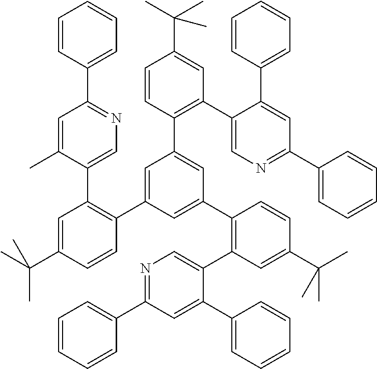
C1=CC(C2=NC=C(C3=C(C4=CC(C5=C(C6=CN=C(C7=CC=CC=C7)C=C6C6=CC=CC=C6)C=C(C(C)(C)C)C=C5)=CC(C5=C(C6=CN=C(C7=CC=CC=C7)C=C6C6=CC=CC=C6)C=C(C(C)(C)C)C=C5)=C4)C=CC(C(C)(C)C)=C3)C(C)=C2)=CC=C1
